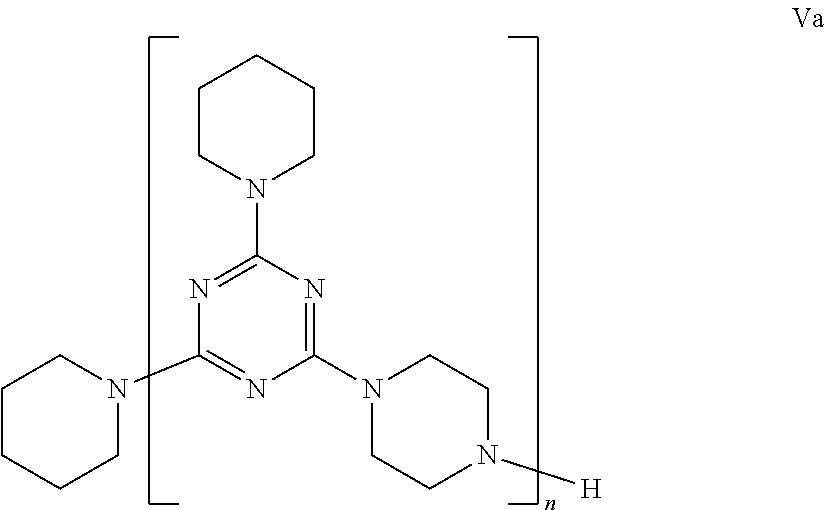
C1CN(C2=NC(N3CCCCC3)=NC(N3CCN([H])CC3)=N2)CCC1
